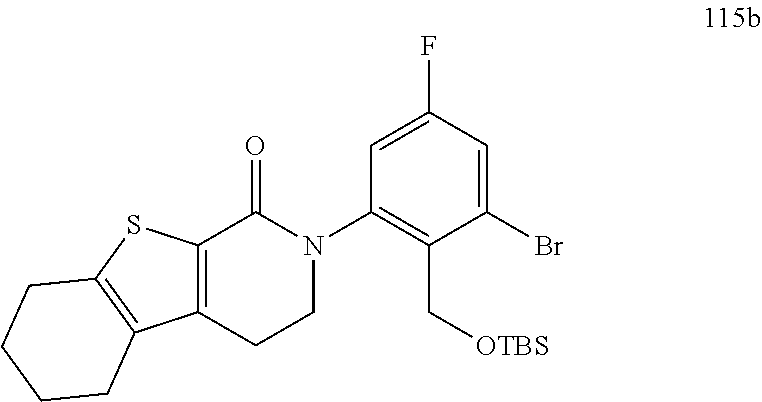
C12=C(CCN(C3=C(C[OTBS])C(Br)=CC(F)=C3)C1=O)C1=C(S2)CCCC1
